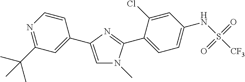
C1=C(C2=CC(C(C)(C)C)=NC=C2)N=C(C2=CC=C(NS(=O)(=O)[CF3])C=C2Cl)N1C
